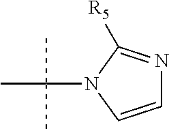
C1=CN(C(C)(C)C)C([R5])=N1
